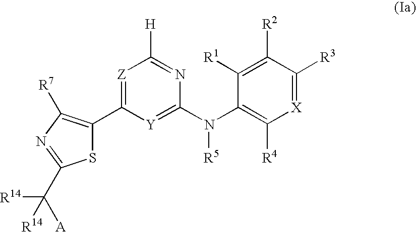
[Z]1=C(C2=C([R7])N=C(C([R14])([A])[R14])S2)[Y]=C(N(C2=C([R4])[X]=C([R3])C([R2])=C2[R1])[R5])N=C1[H]
